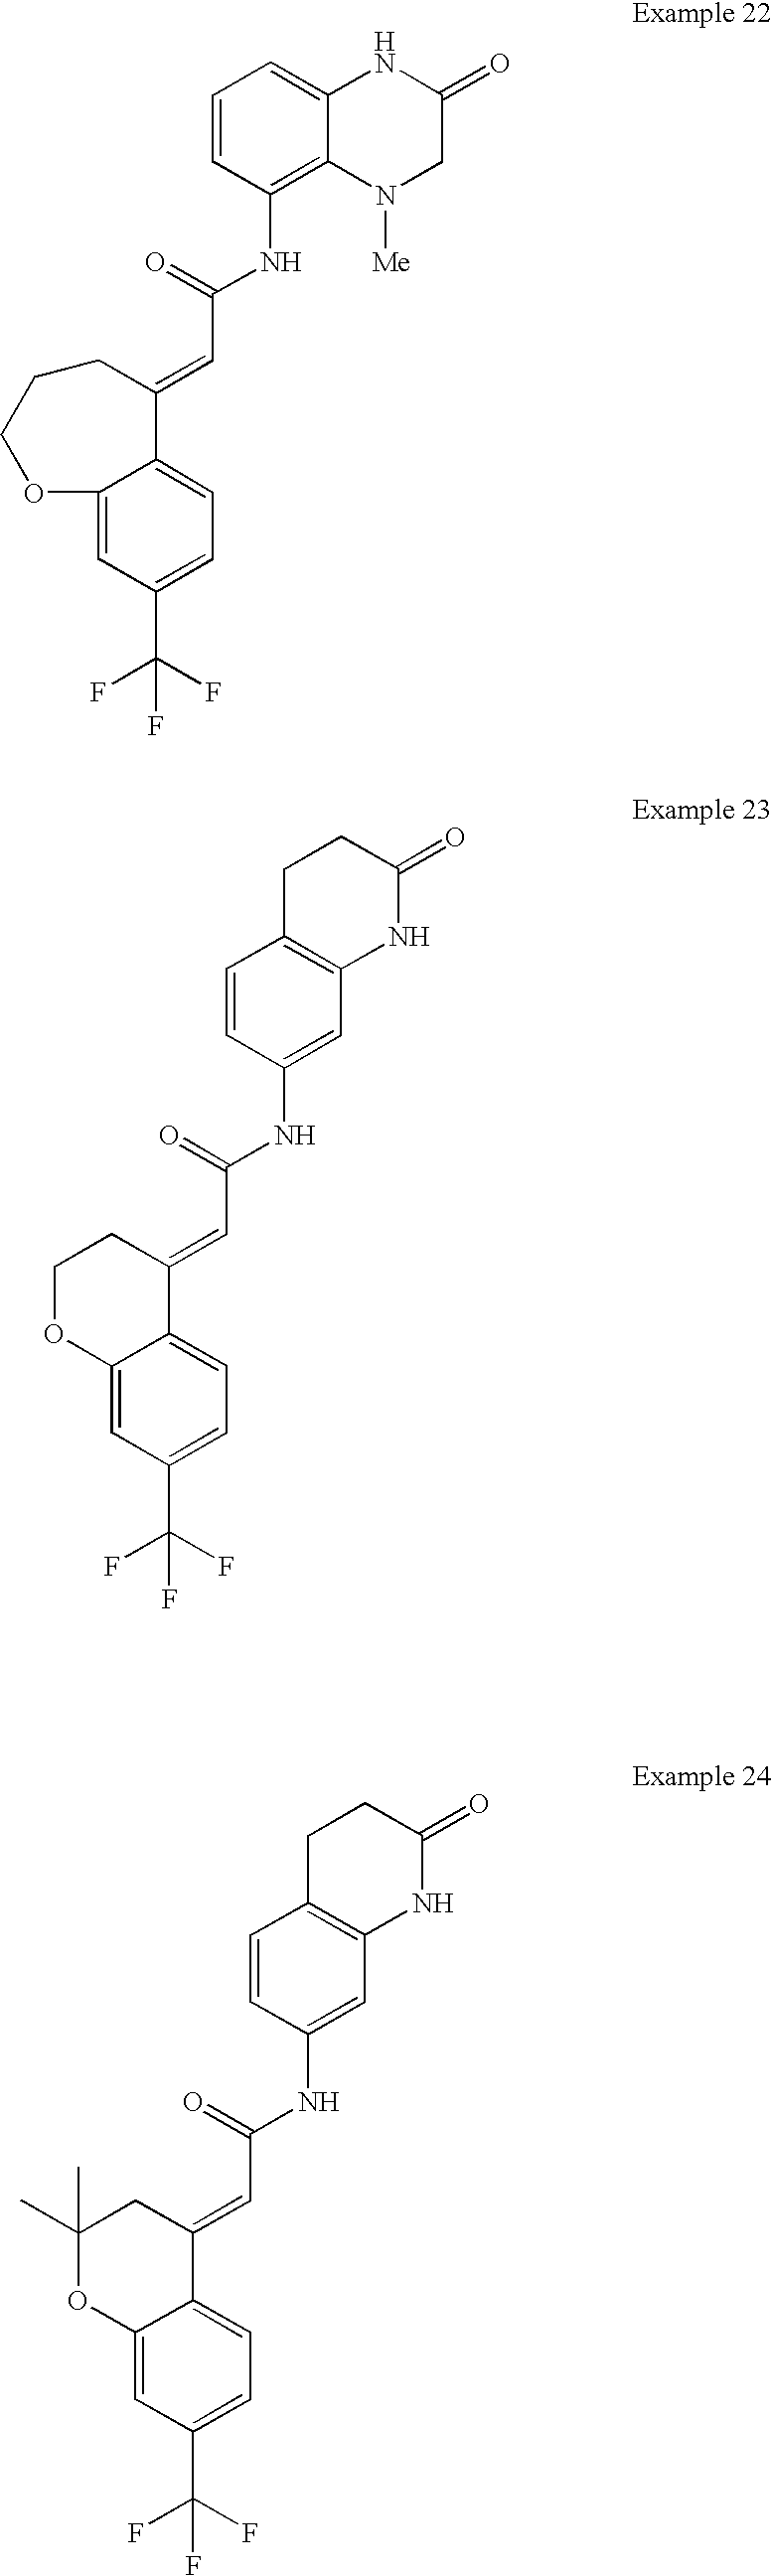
C12=CC(C(F)(F)F)=CC=C1C(=CC(NC1=C3C(=CC=C1)NC(=O)CN3[Me])=O)CCCO2.C12=CC(C(F)(F)F)=CC=C1C(=CC(NC1=CC3=C(C=C1)CCC(=O)N3)=O)CCO2.C12=CC(C(F)(F)F)=CC=C1C(=CC(NC1=CC3=C(C=C1)CCC(=O)N3)=O)CC(C)(C)O2
